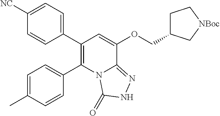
C1(C2=CC=C([NC])C=C2)=C(C2=CC=C(C)C=C2)N2C(=NNC2=O)C(OCC2CC[NBoc]C2)=C1
